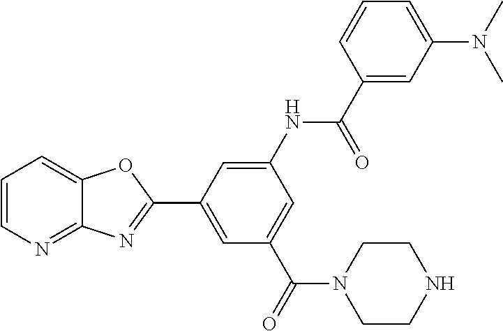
C1=CN=C2C(=C1)OC(C1=CC(C(N3CCNCC3)=O)=CC(NC(=O)C3=CC(N(C)C)=CC=C3)=C1)=N2
